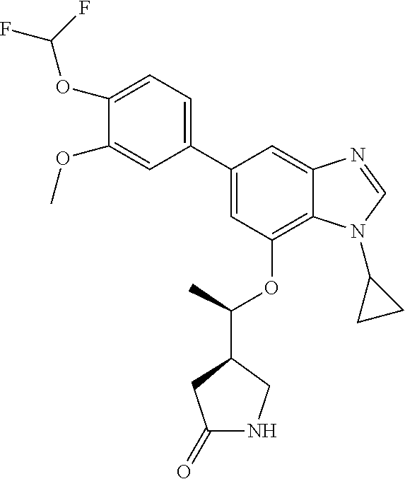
C1(C2=CC(OC(C3CC(=O)NC3)C)=C3C(=C2)N=CN3C2CC2)=CC=C(OC(F)F)C(OC)=C1
